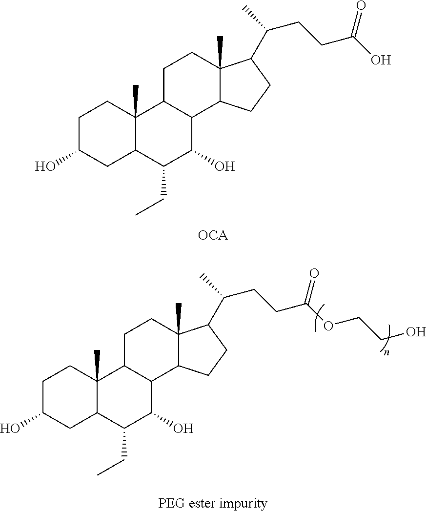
C1C(O)CC2C(C)(C1)C1C(C(O)C2CC)C2C(C)(CC1)C(C(C)CCC(O)=O)CC2.C1C(O)CC2C(C)(C1)C1C(C(O)C2CC)C2C(C)(CC1)C(C(C)CCC(OCCO)=O)CC2
